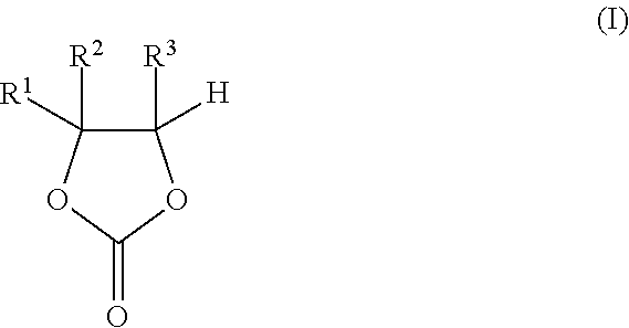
C1([R3])([H])C([R2])([R1])OC(=O)O1
